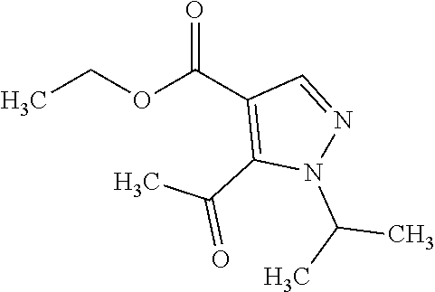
C(C)OC(C1=C(C(=O)C)N(C(C)C)N=C1)=O
